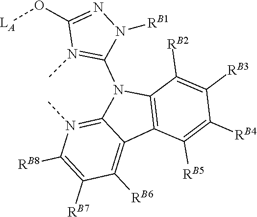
C12=C(C([RB2])=C([RB3])C([RB4])=C1[RB5])N(C1=N(C)C(O[LA])=NN1[RB1])C1=N(C)C([RB8])=C([RB7])C([RB6])=C21
